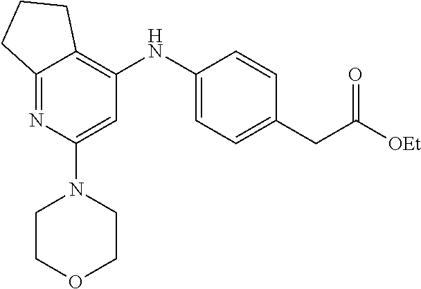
C12=NC(N3CCOCC3)=CC(NC3=CC=C(CC([OEt])=O)C=C3)=C1CCC2
